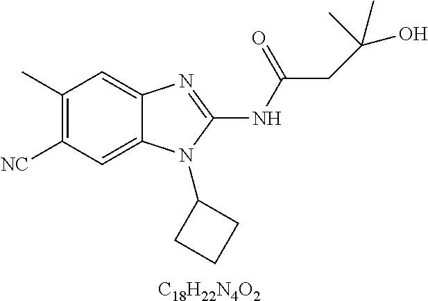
C1(C)=C([NC])C=C2C(=C1)N=C(NC(=O)CC(O)(C)C)N2C1CCC1.[C18H22N4O2]
